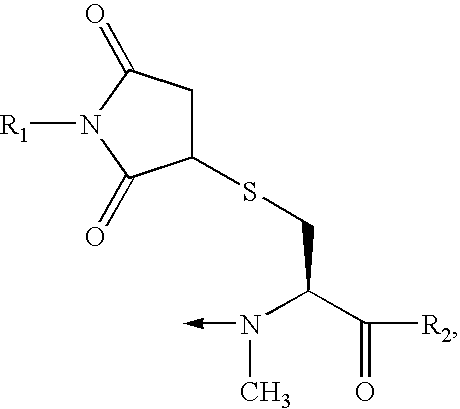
C1(SCC(C([R2])=O)N(->C)C)CC(=O)N([R1])C1=O
